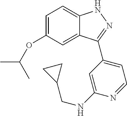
C1=C(OC(C)C)C=C2C(=C1)NN=C2C1=CC=NC(NCC2CC2)=C1
